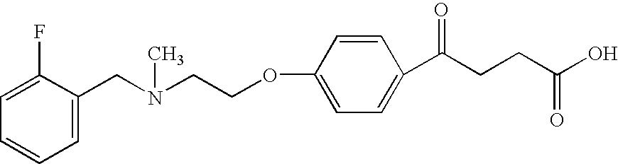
O(C1=CC=C(C(CCC(O)=O)=O)C=C1)CCN(CC1=CC=CC=C1F)C
